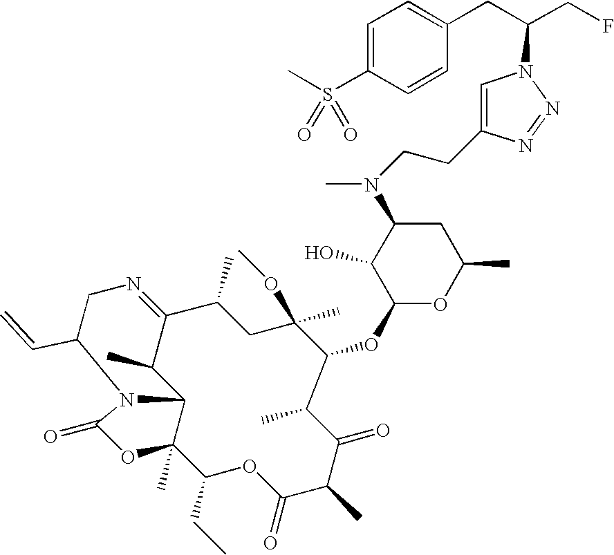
C1(C)CC(C)(OC)C(OC2OC(C)CC(N(C)CCC3=CN(C(CC4=CC=C(S(C)(=O)=O)C=C4)CF)N=N3)C2O)C(C)C(=O)C(C)C(=O)OC(CC)C2(C)C3C(C)C1=NCC(C=C)N3C(=O)O2
